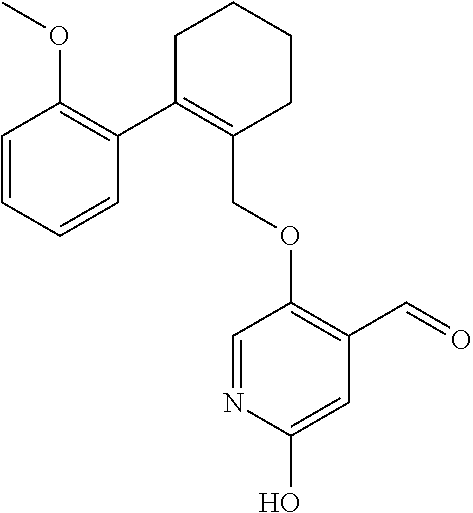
C1C(C2=C(OC)C=CC=C2)=C(COC2=C(C=O)C=C(O)N=C2)CCC1
